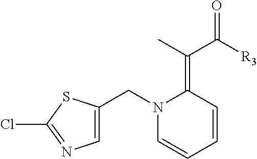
C1=CC=CC(=C(C([R3])=O)C)N1CC1=CN=C(Cl)S1
